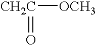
[CH2C]([OCH3])=O
